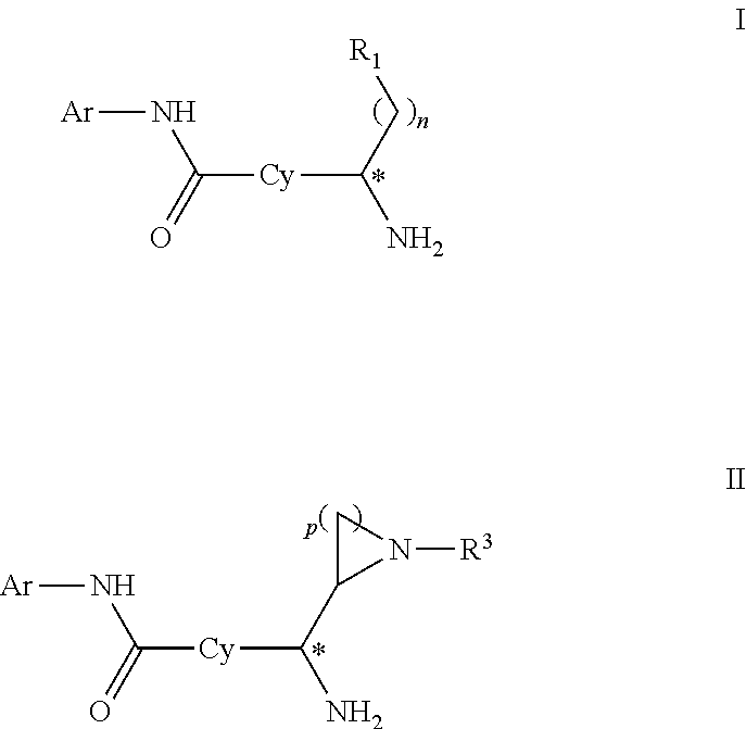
[Ar]NC([Cy]C(N)C[R1])=O.[Ar]NC([Cy]C(N)C1CN1[R3])=O
